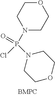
N1(P(N2CCOCC2)(Cl)=O)CCOCC1
